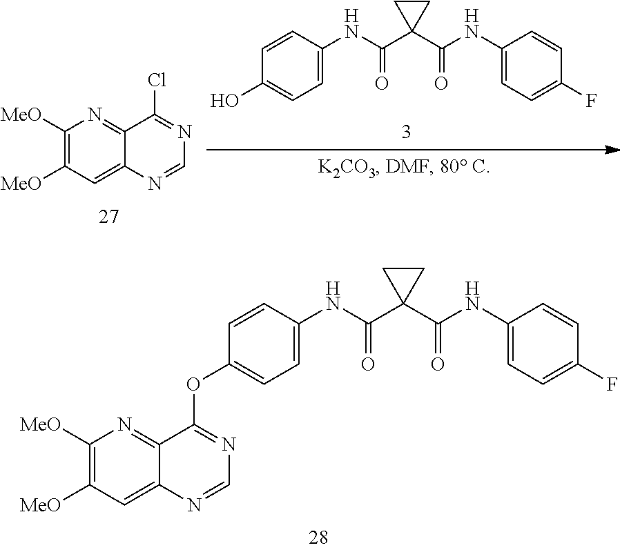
C1(NC(C2(C(NC3=CC=C(F)C=C3)=O)CC2)=O)=CC=C(O)C=C1.C12=NC([MeO])=C([MeO])C=C1N=CN=C2Cl.C1([MeO])=C([MeO])N=C2C(=C1)N=CN=C2OC1=CC=C(NC(C2(C(NC3=CC=C(F)C=C3)=O)CC2)=O)C=C1
